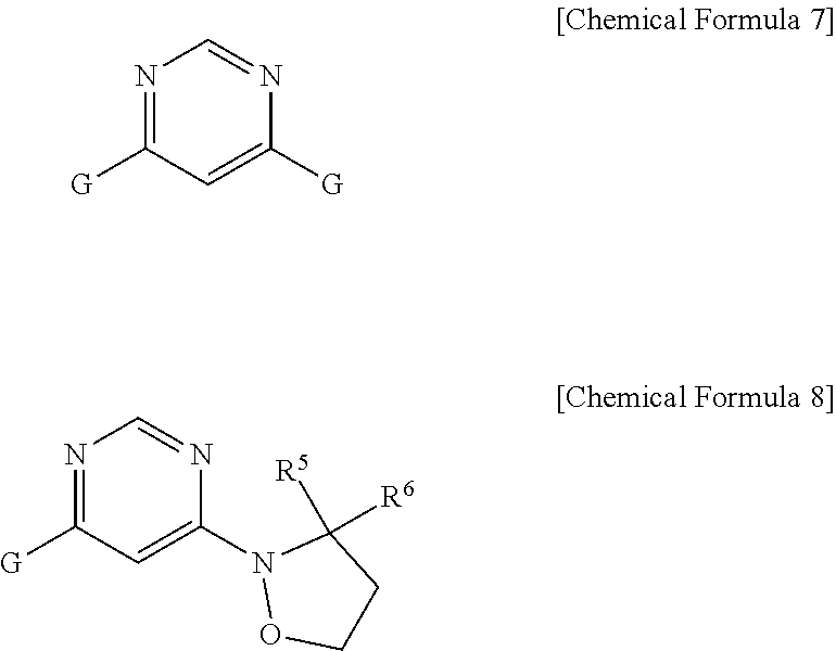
N1=C([G])C=C([G])N=C1.N1=C([G])C=C(N2OCCC2([R6])[R5])N=C1
